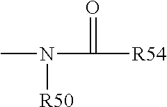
CN([R50])C([R54])=O
